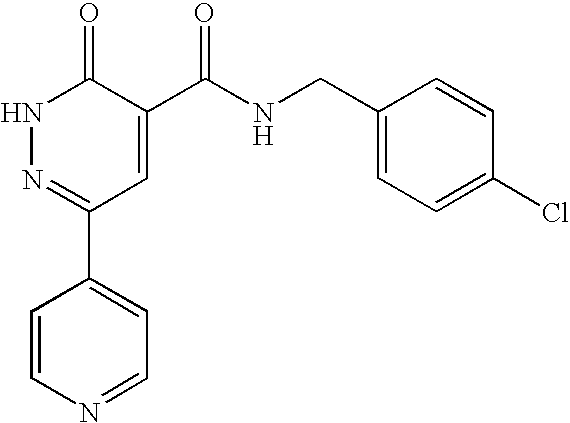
C1=CN=CC=C1C1=NNC(=O)C(C(NCC2=CC=C(Cl)C=C2)=O)=C1
